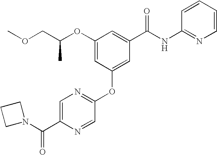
C1(OC(COC)C)=CC(OC2=NC=C(C(N3CCC3)=O)N=C2)=CC(C(NC2=NC=CC=C2)=O)=C1
